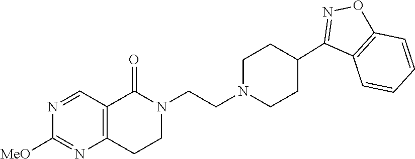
N1=CC2=C(N=C1[MeO])CCN(CCN1CCC(C3=NOC4=C3C=CC=C4)CC1)C2=O
